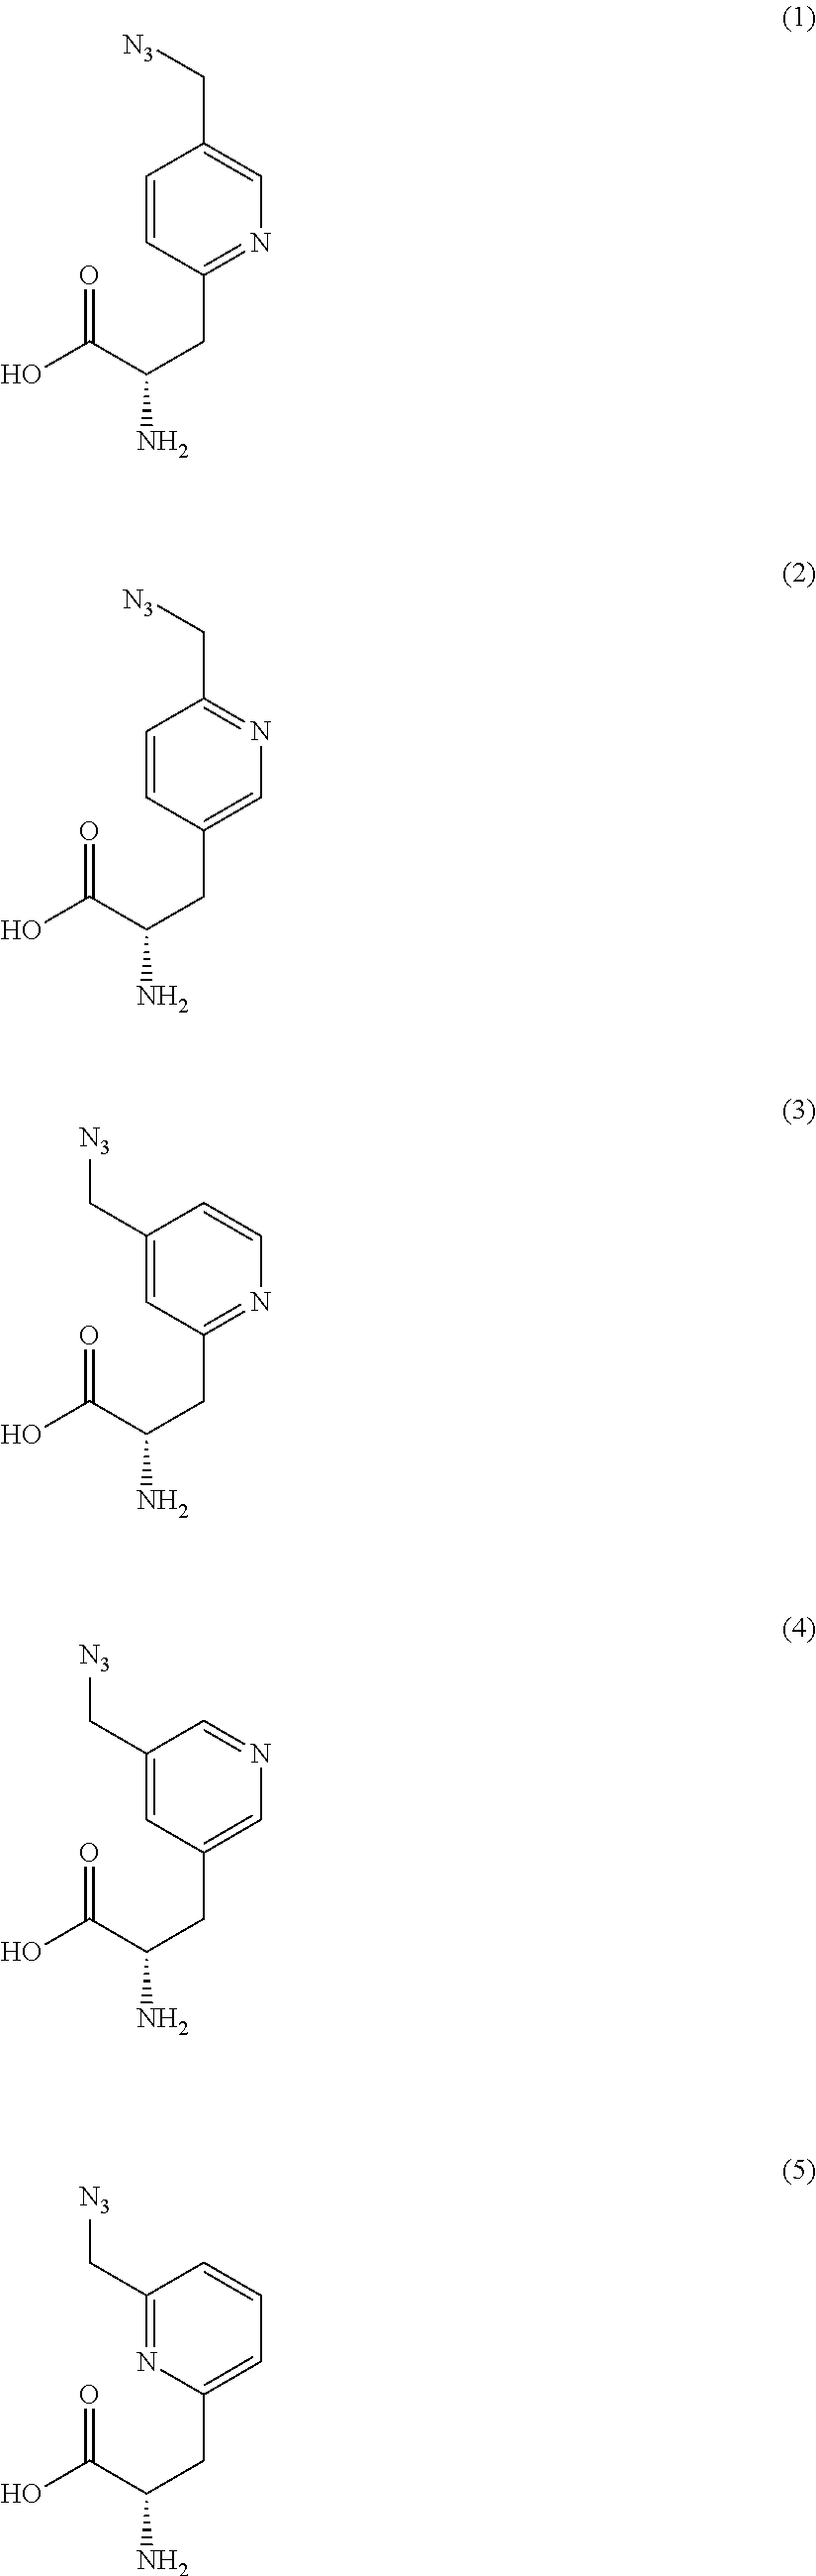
C1=CC(CC(N)C(=O)O)=NC=C1C[N3].C1=CC(CC(N)C(=O)O)=CN=C1C[N3].C1(C[N3])=CC(CC(N)C(=O)O)=NC=C1.C1(C[N3])=CC(CC(N)C(=O)O)=CN=C1.C1(C[N3])=NC(CC(N)C(=O)O)=CC=C1
